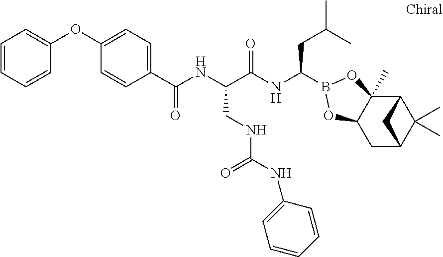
C1C2C(C)(C)C(C3(C)C1OB(C(NC(C(CNC(=O)NC1=CC=CC=C1)NC(=O)C1=CC=C(OC4=CC=CC=C4)C=C1)=O)CC(C)C)O3)C2
